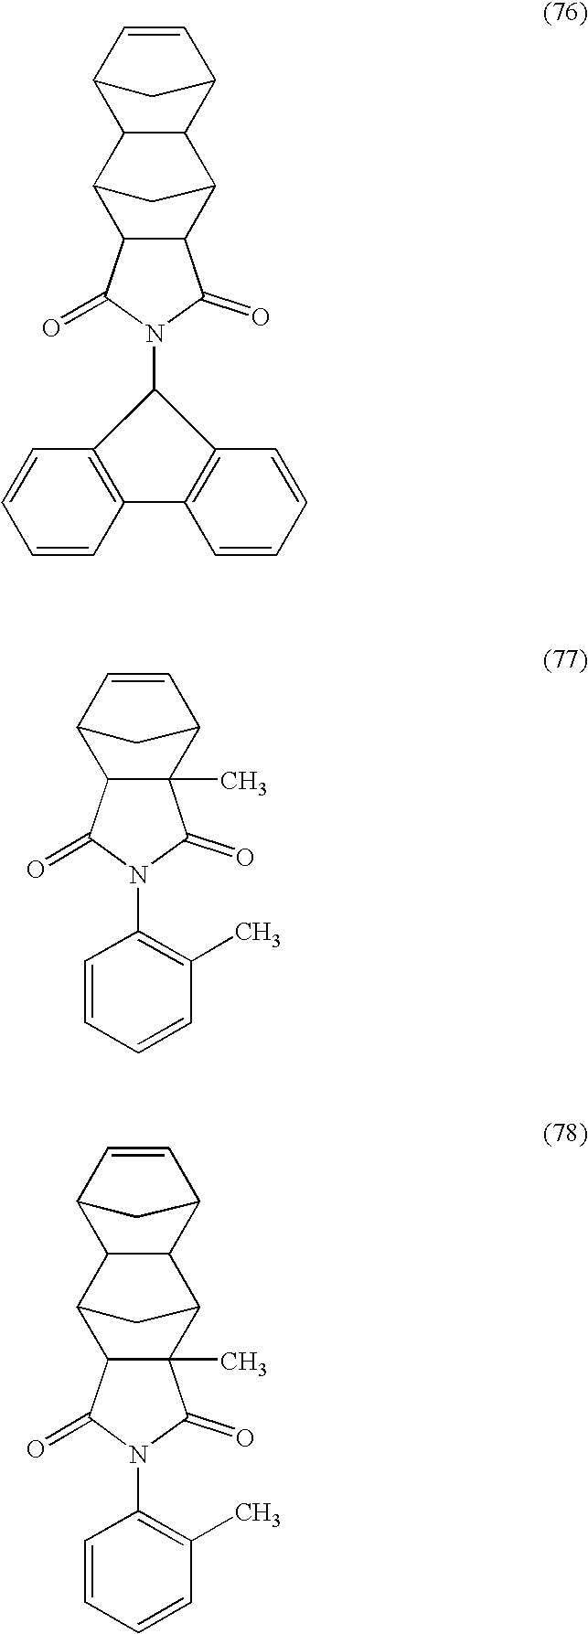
C12C(C3CC1C1C3C3CC1C=C3)C(=O)N(C1C3=C(C=CC=C3)C3=C1C=CC=C3)C2=O.C12C(C)(C3CC1C=C3)C(=O)N(C1=C(C)C=CC=C1)C2=O.C12C(C)(C3CC1C1C3C3CC1C=C3)C(=O)N(C1=C(C)C=CC=C1)C2=O
